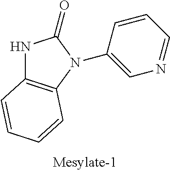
N1C2=C(N(C3=CN=CC=C3)C1=O)C=CC=C2
